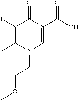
C1(I)=C(C)N(CCOC)C=C(C(O)=O)C1=O
